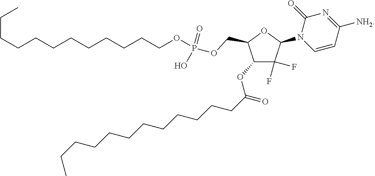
C1(OC(CCCCCCCCCCCC)=O)C(F)(F)C(N2C=CC([NH2])=NC2=O)OC1COP(=O)(OCCCCCCCCCCCC)O
